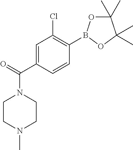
N1(C(=O)C2=CC(Cl)=C(B3OC(C)(C)C(C)(C)O3)C=C2)CCN(C)CC1
